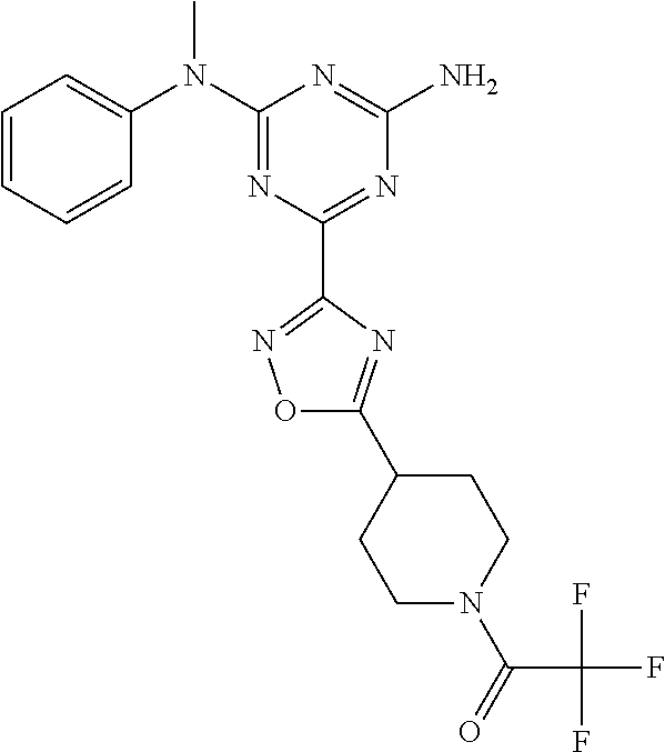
C1=CC=CC(N(C2=NC(C3=NOC(C4CCN(C(=O)C(F)(F)F)CC4)=N3)=NC(N)=N2)C)=C1
